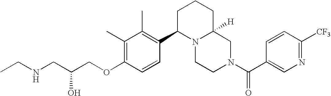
O(C1=C(C)C(C)=C(C2N3C([H])(CN(C(=O)C4=CN=C([CF3])C=C4)CC3)CCC2)C=C1)CC(CNCC)O
